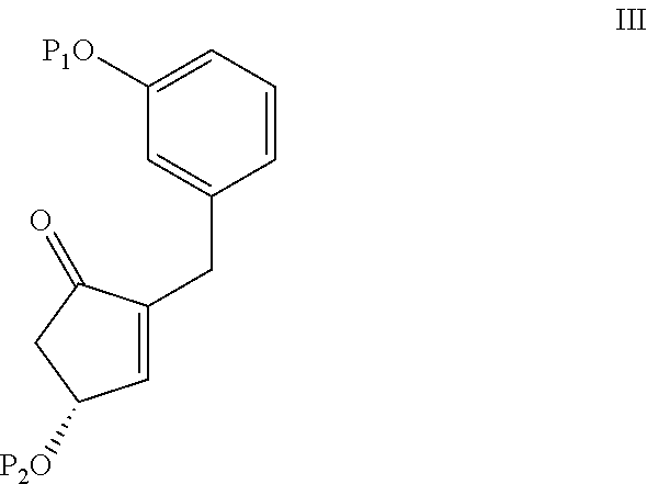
C1=C(CC2=CC([P1O])=CC=C2)C(=O)CC1[P2O]
